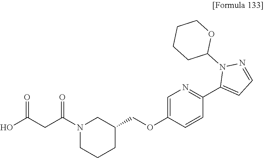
C1=C(OCC2CN(C(CC(O)=O)=O)CCC2)C=CC(C2=CC=NN2C2OCCCC2)=N1
